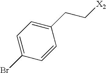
C1=CC(CC[X2])=CC=C1Br
